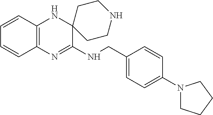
C12=C(N=C(NCC3=CC=C(N4CCCC4)C=C3)C3(N1)CCNCC3)C=CC=C2
